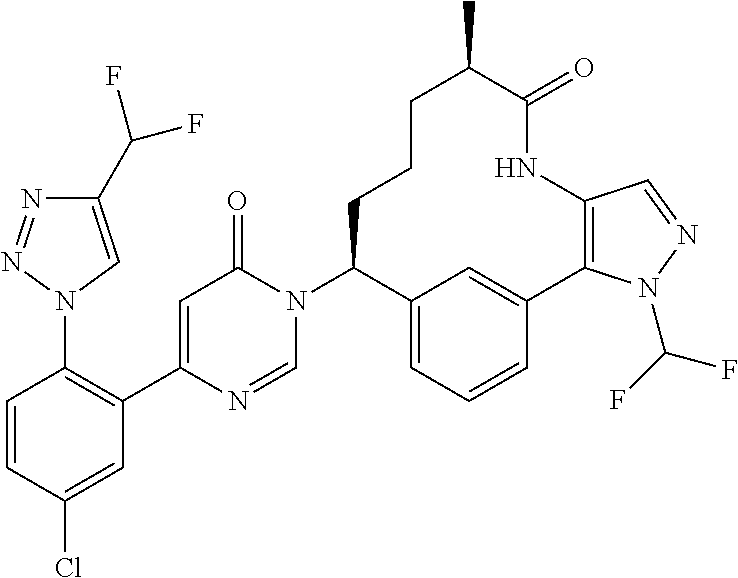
C1=CC(Cl)=CC(C2=CC(=O)N(C3C4=CC=CC(=C4)C4=C(C=NN4C(F)F)NC(=O)C(C)CCC3)C=N2)=C1N1C=C(C(F)F)N=N1
